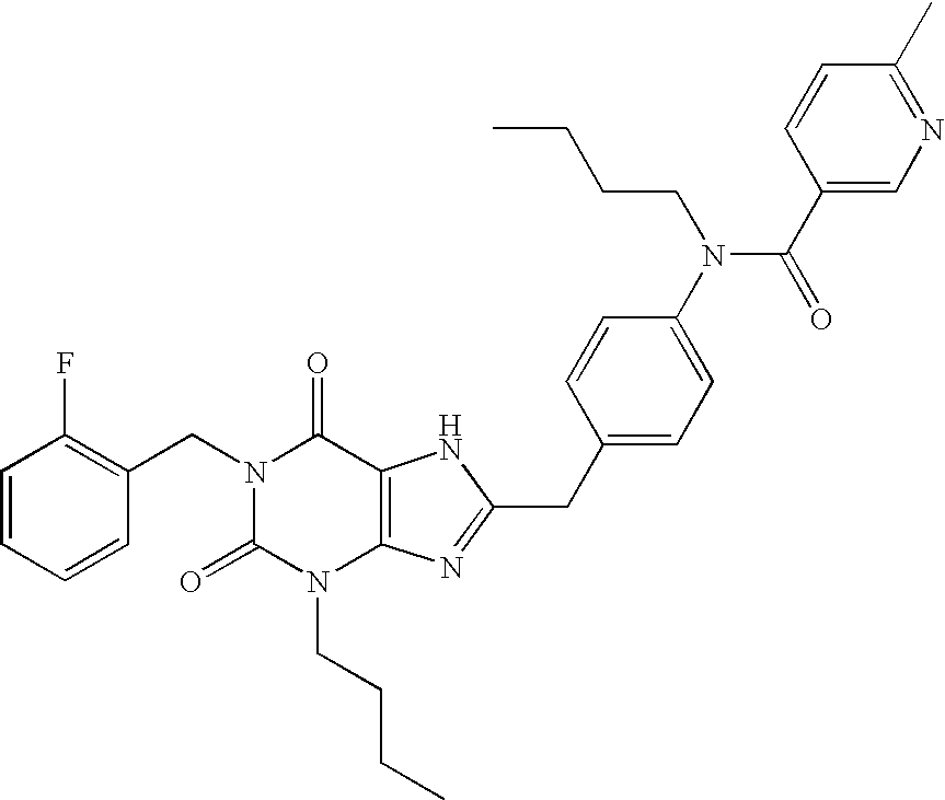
C1=CC=CC(CN2C(=O)N(CCCC)C3=C(C2=O)NC(CC2=CC=C(N(C(C4=CN=C(C)C=C4)=O)CCCC)C=C2)=N3)=C1F
